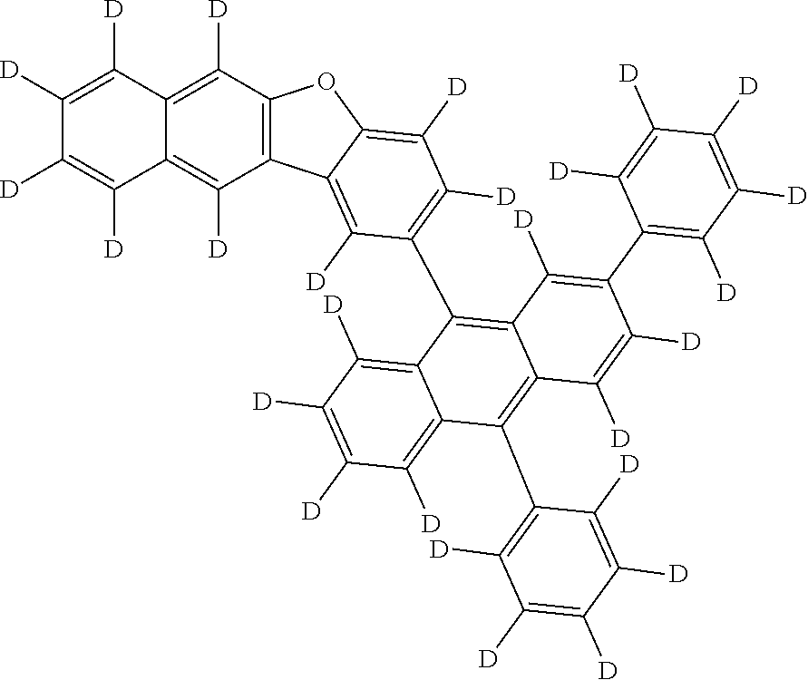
C1([D])=C([D])C2=C([D])C3=C(C([D])=C2C([D])=C1[D])C1=C([D])C(C2=C4C(=C(C5=C([D])C([D])=C([D])C([D])=C5[D])C5=C([D])C([D])=C([D])C([D])=C25)C([D])=C([D])C(C2=C([D])C([D])=C([D])C([D])=C2[D])=C4[D])=C([D])C([D])=C1O3
